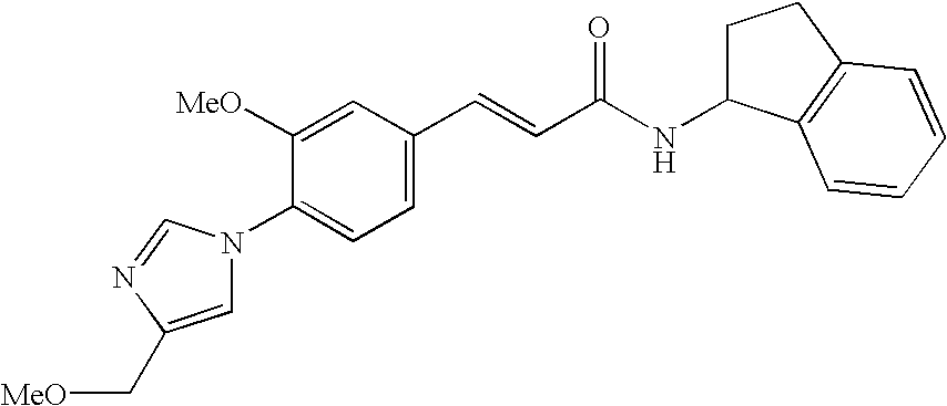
C1([OMe])=CC(C=CC(NC2CCC3=C2C=CC=C3)=O)=CC=C1N1C=C(C[MeO])N=C1
